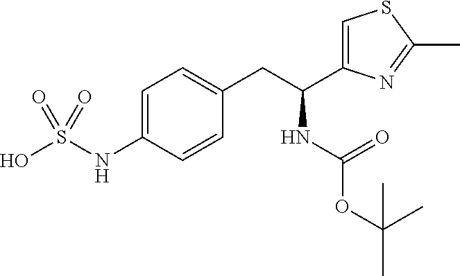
C1=C(NS(O)(=O)=O)C=CC(CC(C2=CSC(C)=N2)NC(OC(C)(C)C)=O)=C1
